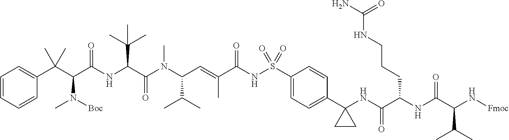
C1=CC=CC(C(C(C(NC(C(N(C(C=C(C(NS(C2=CC=C(C3(NC(C(NC(C(N[Fmoc])C(C)C)=O)CCCNC(N)=O)=O)CC3)C=C2)(=O)=O)=O)C)C(C)C)C)=O)C(C)(C)C)=O)N(C)[Boc])(C)C)=C1
